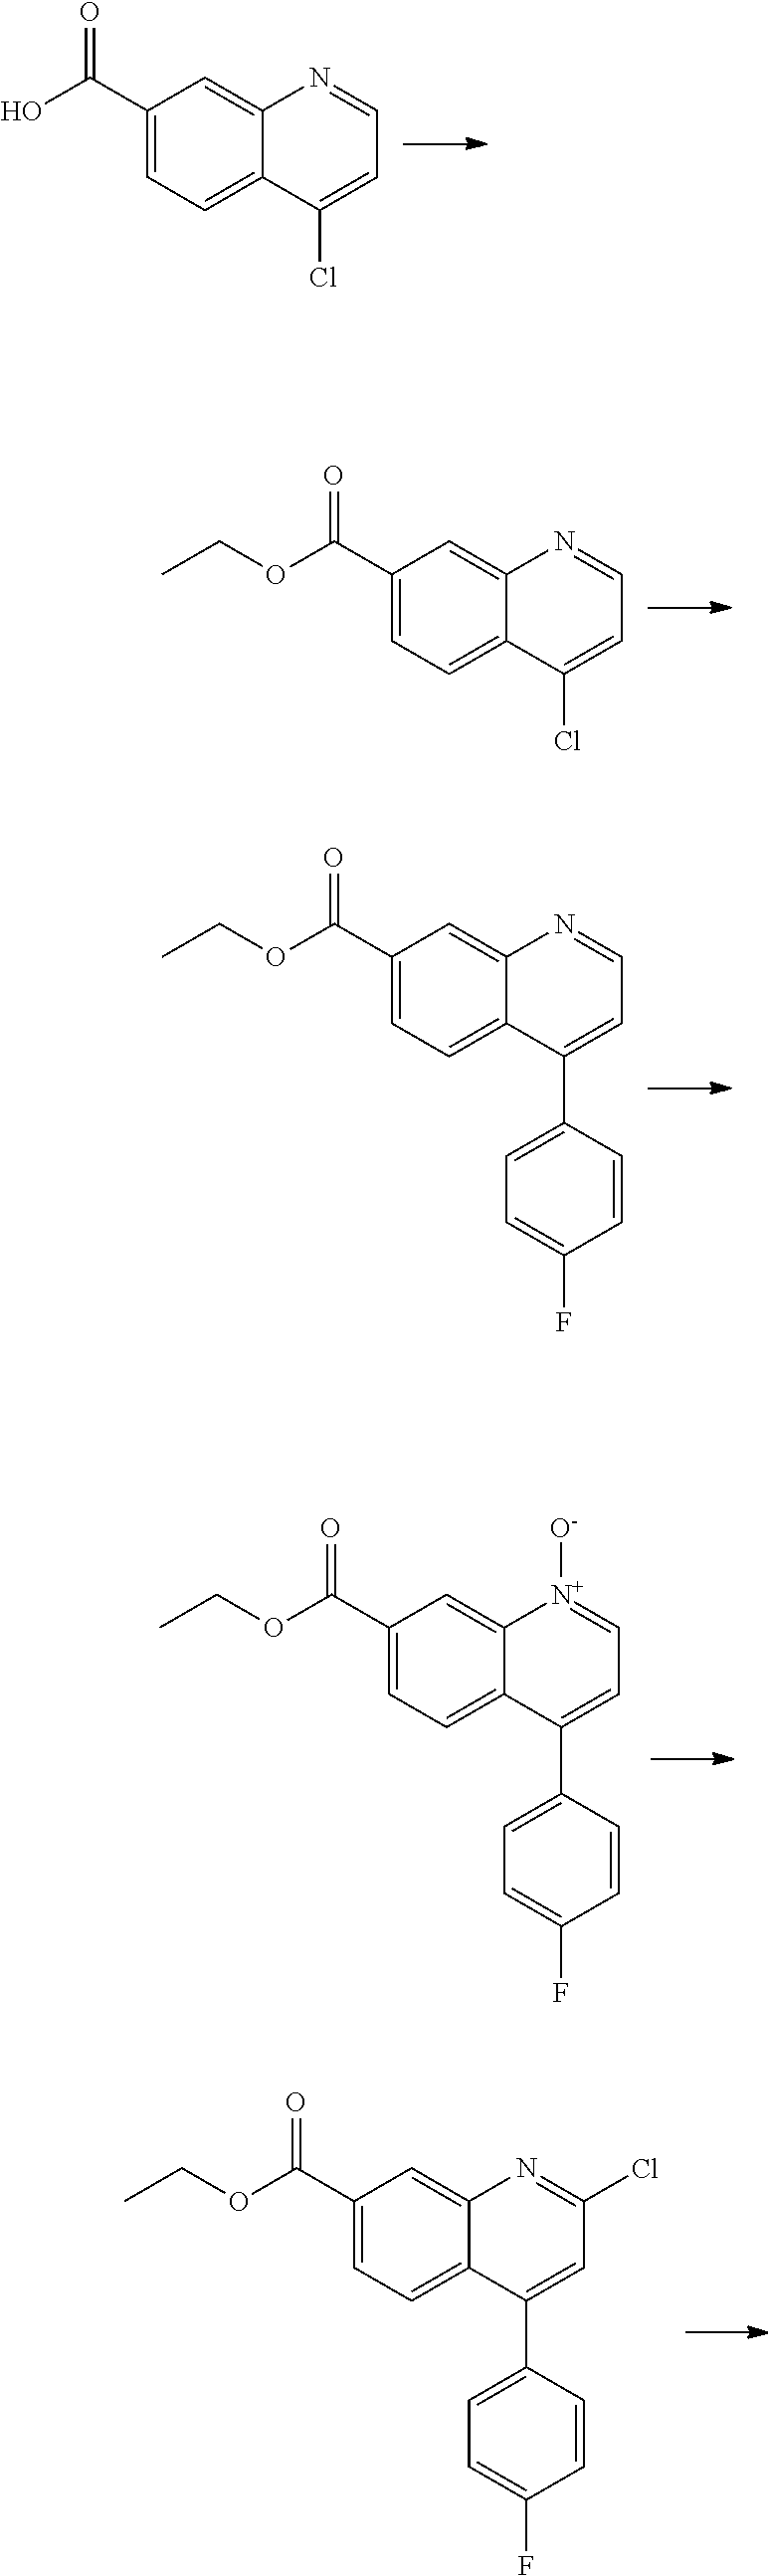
ClC1=NC2=CC(C(OCC)=O)=CC=C2C(C2=CC=C(F)C=C2)=C1.C1=[N+]([O-])C2=CC(C(OCC)=O)=CC=C2C(C2=CC=C(F)C=C2)=C1.C1=NC2=CC(C(OCC)=O)=CC=C2C(C2=CC=C(F)C=C2)=C1.C1=NC2=CC(C(O)=O)=CC=C2C(Cl)=C1.C1=NC2=CC(C(OCC)=O)=CC=C2C(Cl)=C1
